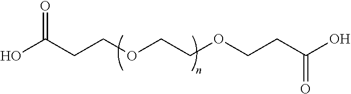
OC(CCOCCOCCC(O)=O)=O
